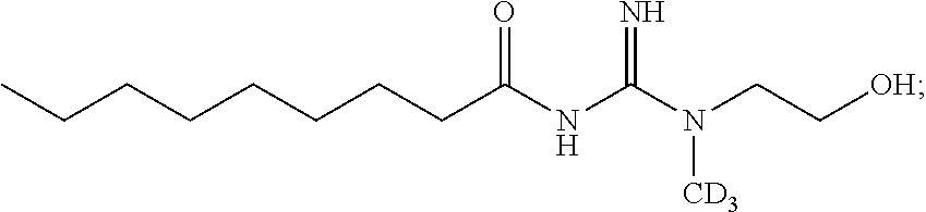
CCCCCCCCC(NC(N(CC[OH])[CD3])=N)=O
